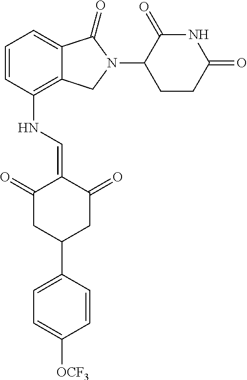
C1(NC=C2C(=O)CC(C3=CC=C([OCF3])C=C3)CC2=O)=C2C(=CC=C1)C(=O)N(C1C(=O)NC(=O)CC1)C2
